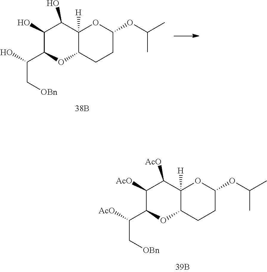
C(C[OBn])(C1C(O)C(O)C2([H])OC(OC(C)C)CCC2O1)O.C(C[OBn])(C1C([AcO])C([AcO])C2([H])OC(OC(C)C)CCC2O1)[AcO]
